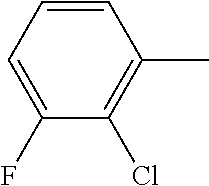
C1(F)=CC=CC(C)=C1Cl
